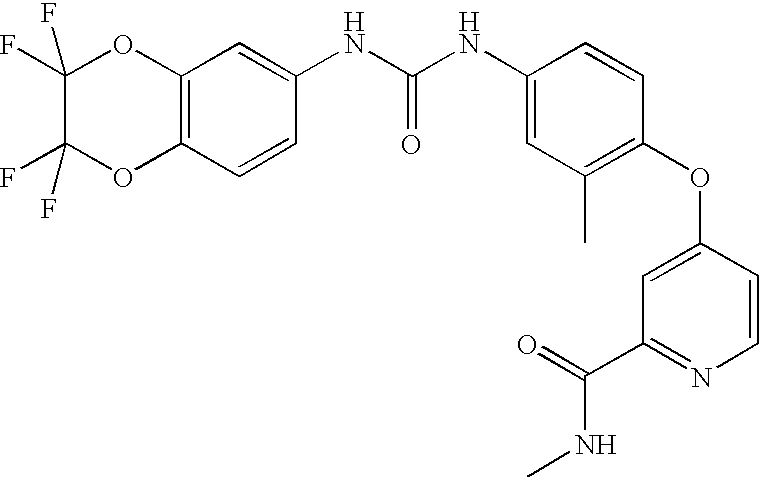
C1(F)(F)C(F)(F)OC2=C(O1)C=C(NC(NC1=CC(C)=C(OC3=CC(C(=O)NC)=NC=C3)C=C1)=O)C=C2
